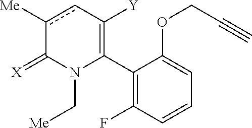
C1(C2=C([Y])cc([Me])C(=[X])N2C[Me])=C(F)C=CC=C1OCC#C
